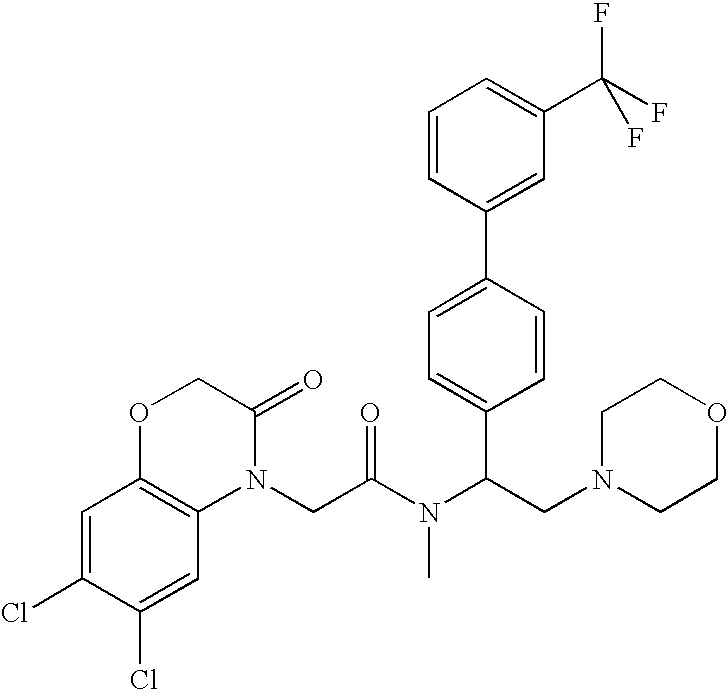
C1=C(Cl)C(Cl)=CC2=C1OCC(=O)N2CC(N(C(CN1CCOCC1)C1=CC=C(C2=CC(C(F)(F)F)=CC=C2)C=C1)C)=O
